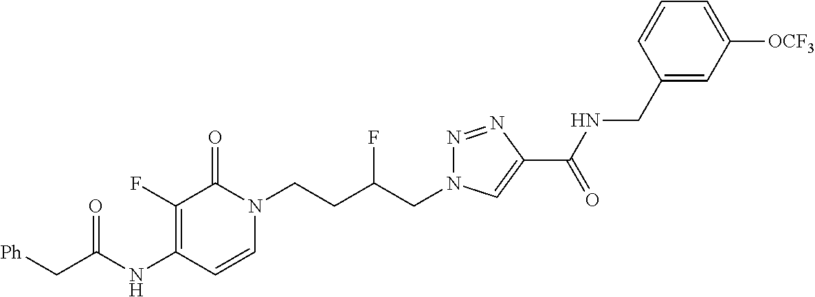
C1(F)=C(NC(C[Ph])=O)C=CN(CCC(CN2N=NC(C(NCC3=CC([OCF3])=CC=C3)=O)=C2)F)C1=O
